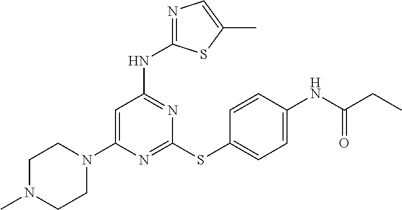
N1(C2=CC(NC3=NC=C(C)S3)=NC(SC3=CC=C(NC(CC)=O)C=C3)=N2)CCN(C)CC1
